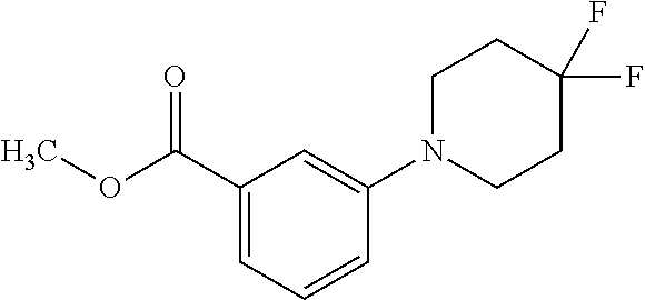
C1(C(OC)=O)=CC=CC(N2CCC(F)(F)CC2)=C1
